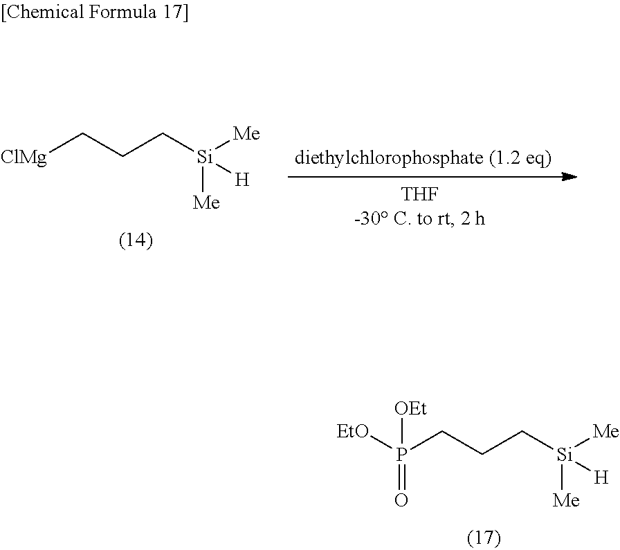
C(CC[Si]([Me])([Me])[H])P([EtO])(=O)[OEt].C(CC[Si]([Me])([Me])[H])[ClMg]
